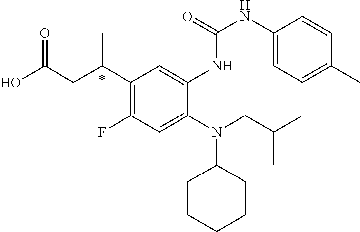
C1(C(CC(O)=O)C)=C(F)C=C(N(CC(C)C)C2CCCCC2)C(NC(NC2=CC=C(C)C=C2)=O)=C1
